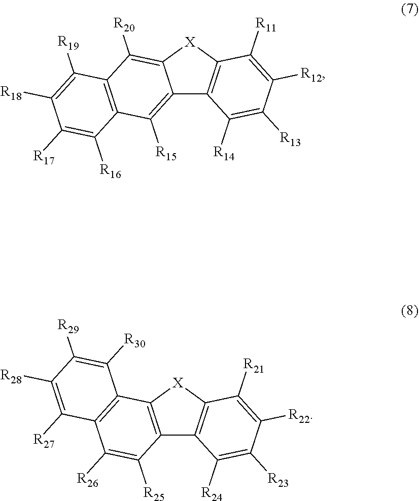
C12=C([R15])C3=C(C([R20])=C1[X]C1=C2C([R14])=C([R13])C([R12])=C1[R11])C([R19])=C([R18])C([R17])=C3[R16].C12=C([X]C3=C1C([R24])=C([R23])C([R22])=C3[R21])C1=C(C([R26])=C2[R25])C([R27])=C([R28])C([R29])=C1[R30]
